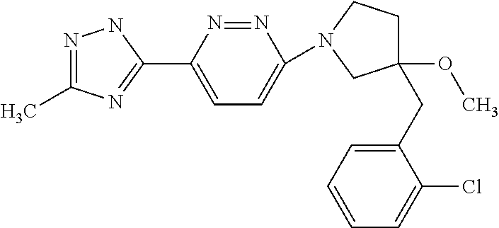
N1=C(C)N=C(C2=CC=C(N3CCC(OC)(CC4=CC=CC=C4Cl)C3)N=N2)N1
